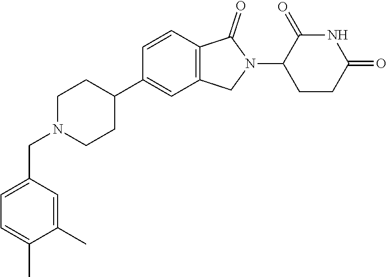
C1N(CC2=CC=C(C)C(C)=C2)CCC(C2=CC3=C(C=C2)C(=O)N(C2CCC(=O)NC2=O)C3)C1
